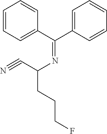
C1=CC=C(C(C2=CC=CC=C2)=NC(C#N)CCCF)C=C1
